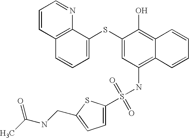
C1=CC2=C(N=C1)C(SC1=CC(NS(=O)(=O)C3=CC=C(CNC(C)=O)S3)=C3C(=C1O)C=CC=C3)=CC=C2
